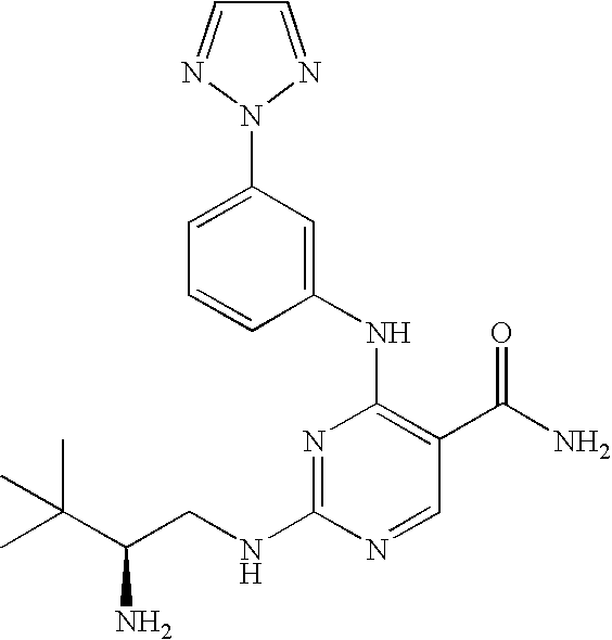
N1=C(NCC(C(C)(C)C)N)N=CC(C(N)=O)=C1NC1=CC(N2N=CC=N2)=CC=C1
